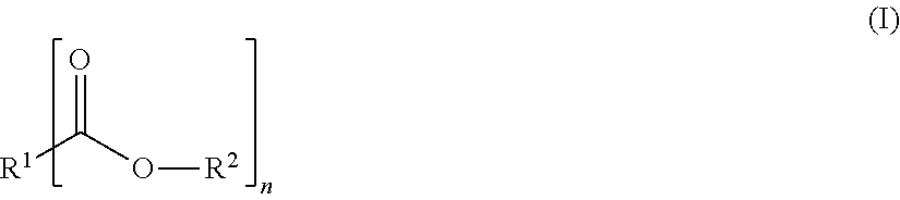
O=C(O[R2])[R1]
